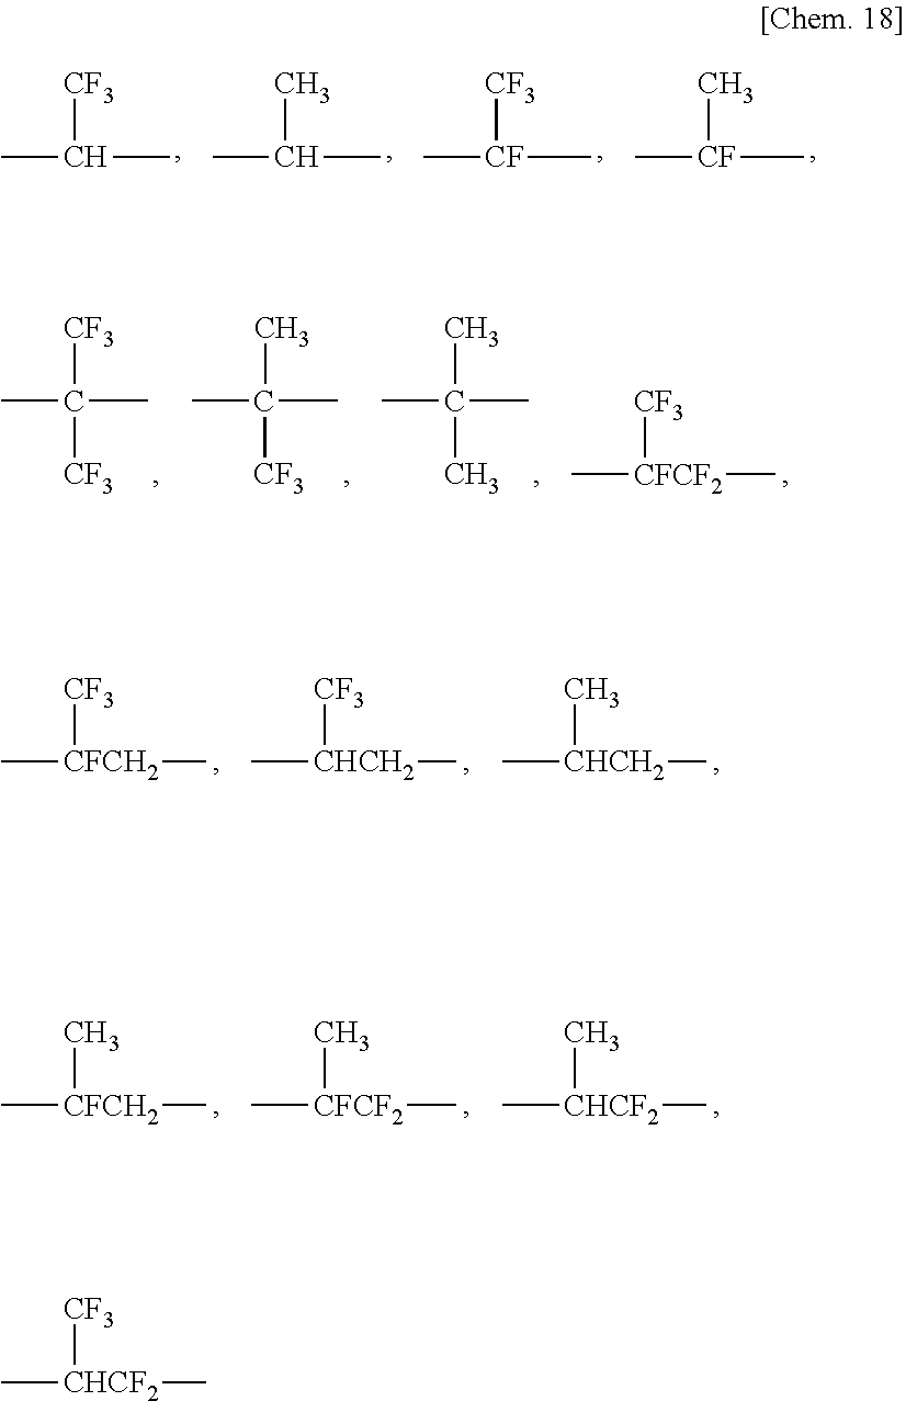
C[CHCF2](C)[CF3].CC(C)[CF3].CC(C)C.C[CF](C)[CF3].C[CF](C)C.CC([CF3])(C)[CF3].CC(C)(C)[CF3].CC(C)(C)C.C[CFCF2](C)[CF3].C[CFCH2](C)[CF3].C[CHCH2](C)[CF3].C[CHCH2](C)C.C[CFCH2](C)C.C[CFCF2](C)C.C[CHCF2](C)C
